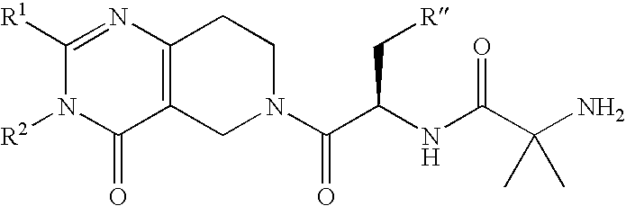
C12=C(CCN(C(C(NC(C(N)(C)C)=O)C[R])=O)C1)N=C([R1])N([R2])C2=O
